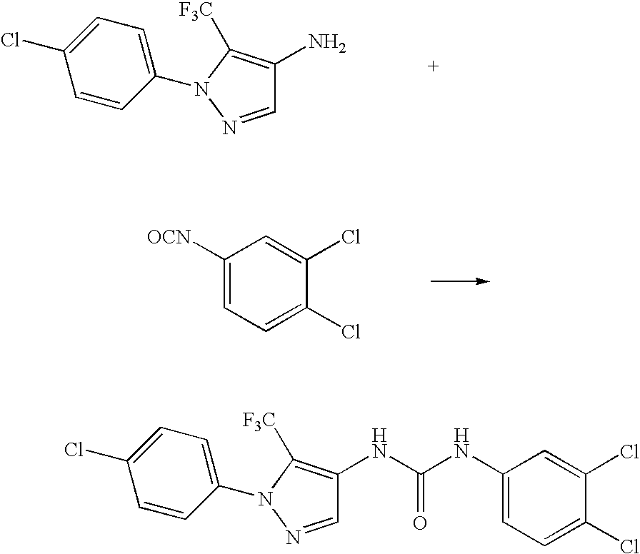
C1=CC(N2C([F3C])=C(N)C=N2)=CC=C1Cl.C1([OCN])=CC=C(Cl)C(Cl)=C1.C1=CC(N2C([F3C])=C(NC(=O)NC3=CC=C(Cl)C(Cl)=C3)C=N2)=CC=C1Cl
